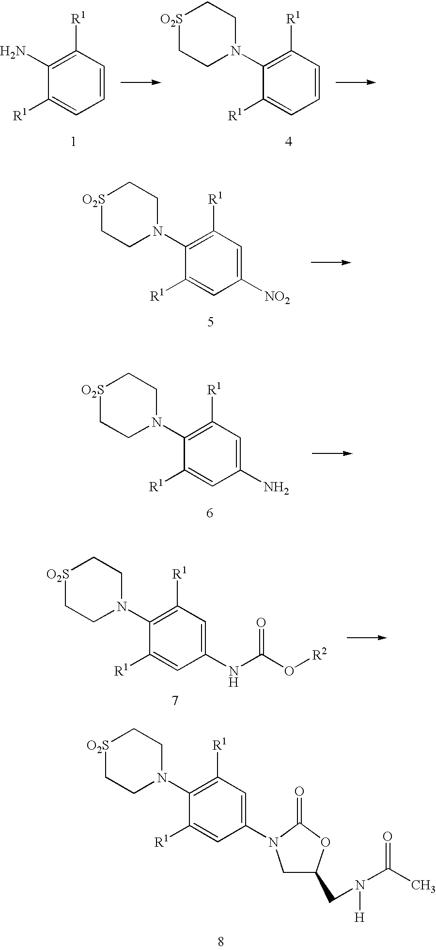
C1(N)=C([R1])C=CC=C1[R1].C1(N2CC[O2S]CC2)=C([R1])C=CC=C1[R1].C1(N2CC[O2S]CC2)=C([R1])C=C([NO2])C=C1[R1].C1(N2CC[O2S]CC2)=C([R1])C=C(N)C=C1[R1].C1(N2CC[O2S]CC2)=C([R1])C=C(NC(O[R2])=O)C=C1[R1].C1(N2CC[O2S]CC2)=C([R1])C=C(N2CC(CN(C(C)=O)[H])OC2=O)C=C1[R1]
